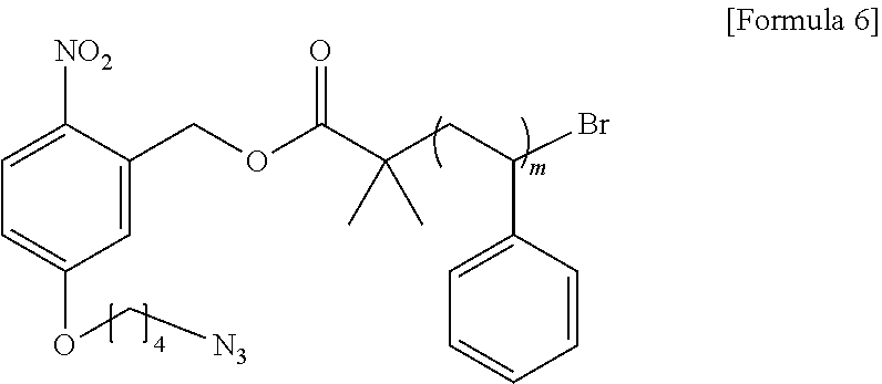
C1=C(COC(=O)C(CC(Br)C2=CC=CC=C2)(C)C)C([NO2])=CC=C1OC[N3]
